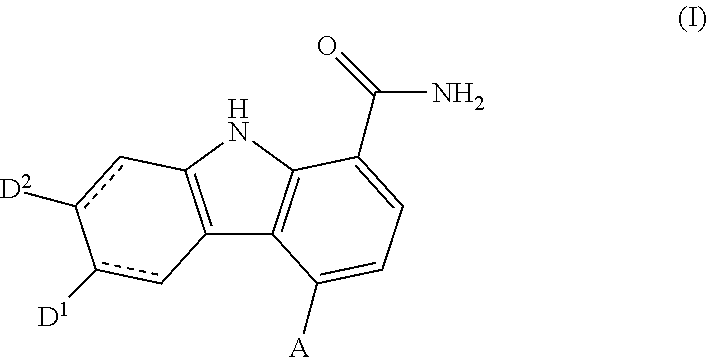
C12=C(NC3=C1C([A])=CC=C3C(N)=O)cc([D2])-c([D1])c2
